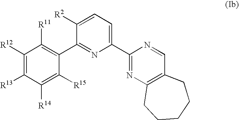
C1([R14])=C([R15])C(C2=NC(C3=NC4=C(C=N3)CCCCC4)=CC=C2[R2])=C([R11])C([R12])=C1[R13]
